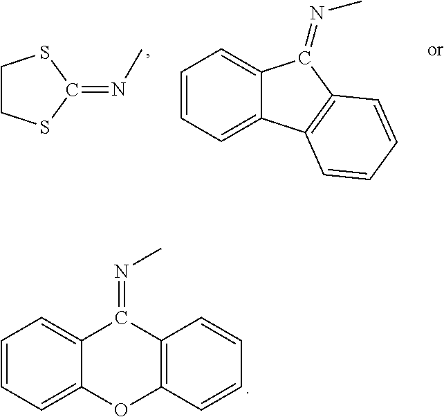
C1=CC=C2C(=C1)C(=NC)C1=C(O2)C=CC=C1.C1CSC(=NC)S1.C1=CC=C2C(=C1)C(=NC)C1=C2C=CC=C1
